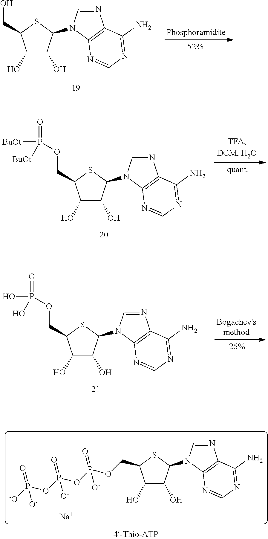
C1(O)C(O)C(N2C=NC3=C2N=CN=C3N)SC1CO.C1(O)C(O)C(N2C=NC3=C2N=CN=C3N)SC1COP([BuOt])(=O)[BuOt].C1(O)C(O)C(N2C=NC3=C2N=CN=C3N)SC1COP(O)(=O)O.[Na].C1(O)C(O)C(N2C=NC3=C2N=CN=C3N)SC1COP(=O)([O-])OP(=O)([O-])OP([-O])(=O)[O-]
